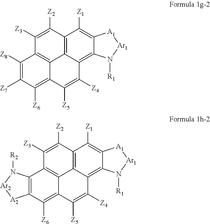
C12=C3C(=C4C(=C1[Z1])[A1][Ar1]N4[R1])C([Z4])=C([Z5])C1=C([Z6])C([Z7])=C([Z8])C(=C31)C([Z3])=C2[Z2].C12=C3C(=C4C(=C1[Z1])[A1][Ar1]N4[R1])C([Z4])=C([Z5])C1=C([Z6])C4=C(C(=C31)C([Z3])=C2[Z2])N([R2])[Ar2][A2]4
